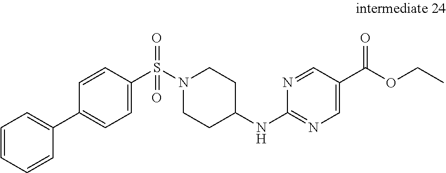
N1(S(=O)(=O)C2=CC=C(C3=CC=CC=C3)C=C2)CCC(NC2=NC=C(C(OCC)=O)C=N2)CC1
